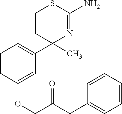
C1=CC(OCC(CC2=CC=CC=C2)=O)=CC(C2(C)N=C(N)SCC2)=C1
